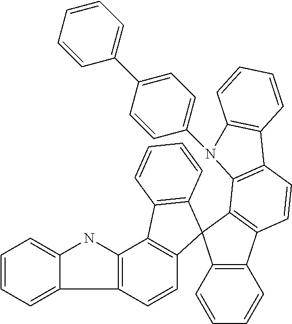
C12=C(C3=C(C4=C(C=C3)C3=C(C=CC=C3)N4C3=CC=C(C4=CC=CC=C4)C=C3)C13C1=C(C4=C(C5=CC=CC=C5N4)C=C1)C1=C3C=CC=C1)C=CC=C2
